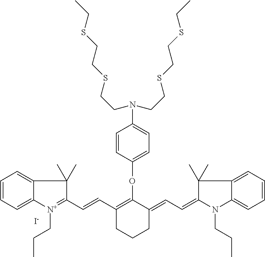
N(C1=CC=C(OC2=C(C=CC3=[N+](CCC)C4=CC=CC=C4C3(C)C)CCCC2=CC=C2N(CCC)C3=CC=CC=C3C2(C)C)C=C1)(CCSCCSCC)CCSCCSCC.[I-]
